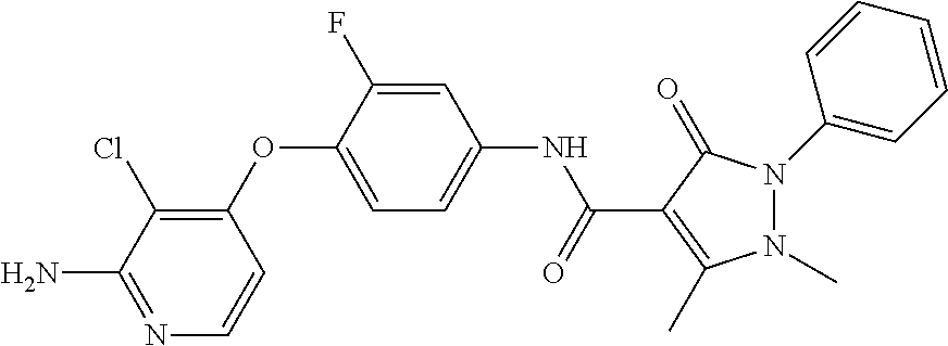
N1(C)N(C2=CC=CC=C2)C(=O)C(C(NC2=CC=C(OC3=C(Cl)C(N)=NC=C3)C(F)=C2)=O)=C1C
